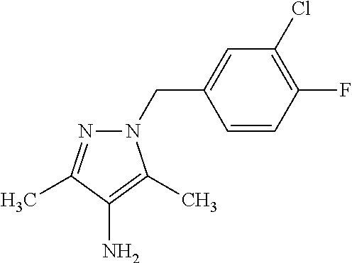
N1(CC2=CC(Cl)=C(F)C=C2)N=C(C)C(N)=C1C
